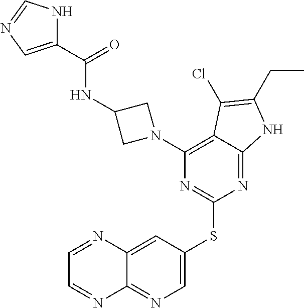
C1=C(SC2=NC(N3CC(NC(C4=CN=CN4)=O)C3)=C3C(=N2)NC(CC)=C3Cl)C=C2C(=N1)N=CC=N2
